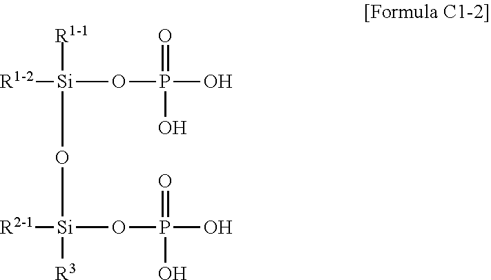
[Si]([R1-2])(OP(=O)(O)O)([R1-1])O[Si]([R2-1])([R3])OP(=O)(O)O
